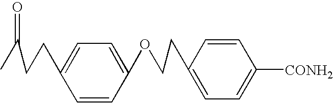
C1=C(CCC(C)=O)C=CC(OCCC2=CC=C([CONH2])C=C2)=C1
